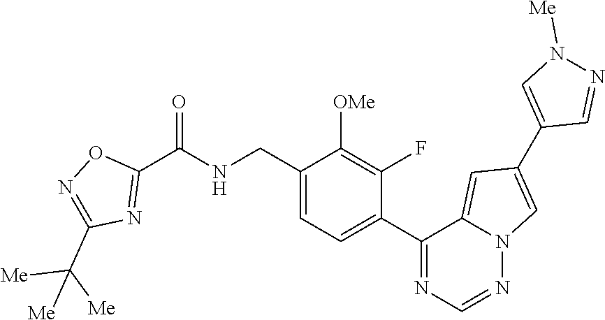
C1(C(NCC2=CC=C(C3=NC=NN4C3=CC(C3=CN([Me])N=C3)=C4)C(F)=C2[OMe])=O)=NC(C([Me])([Me])[Me])=NO1
